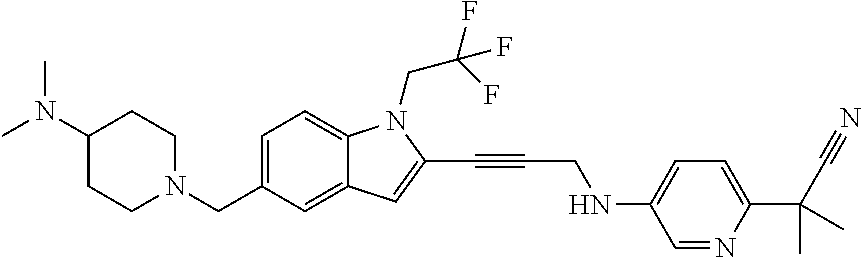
C1=C(CN2CCC(N(C)C)CC2)C=C2C(=C1)N(CC(F)(F)F)C(C#CCNC1=CC=C(C(C#N)(C)C)N=C1)=C2
